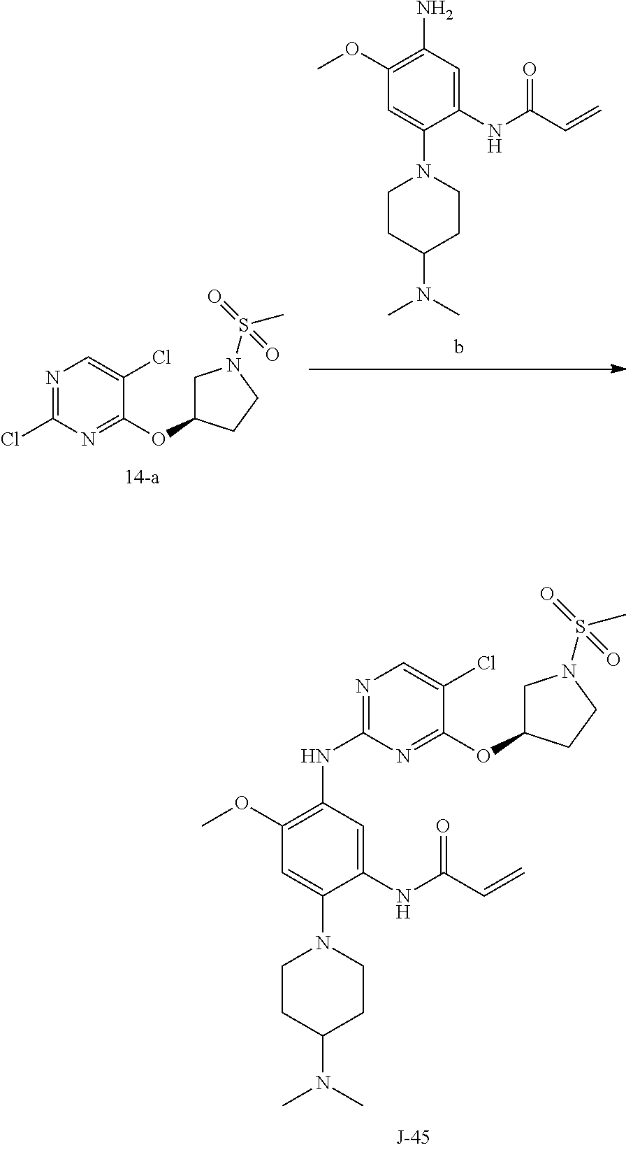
N1=C(NC2=C(OC)C=C(N3CCC(N(C)C)CC3)C(NC(C=C)=O)=C2)N=C(OC2CN(S(=O)(C)=O)CC2)C(Cl)=C1.C1(N2CCC(N(C)C)CC2)=CC(OC)=C(N)C=C1NC(C=C)=O.N1=C(Cl)N=C(OC2CN(S(=O)(C)=O)CC2)C(Cl)=C1
